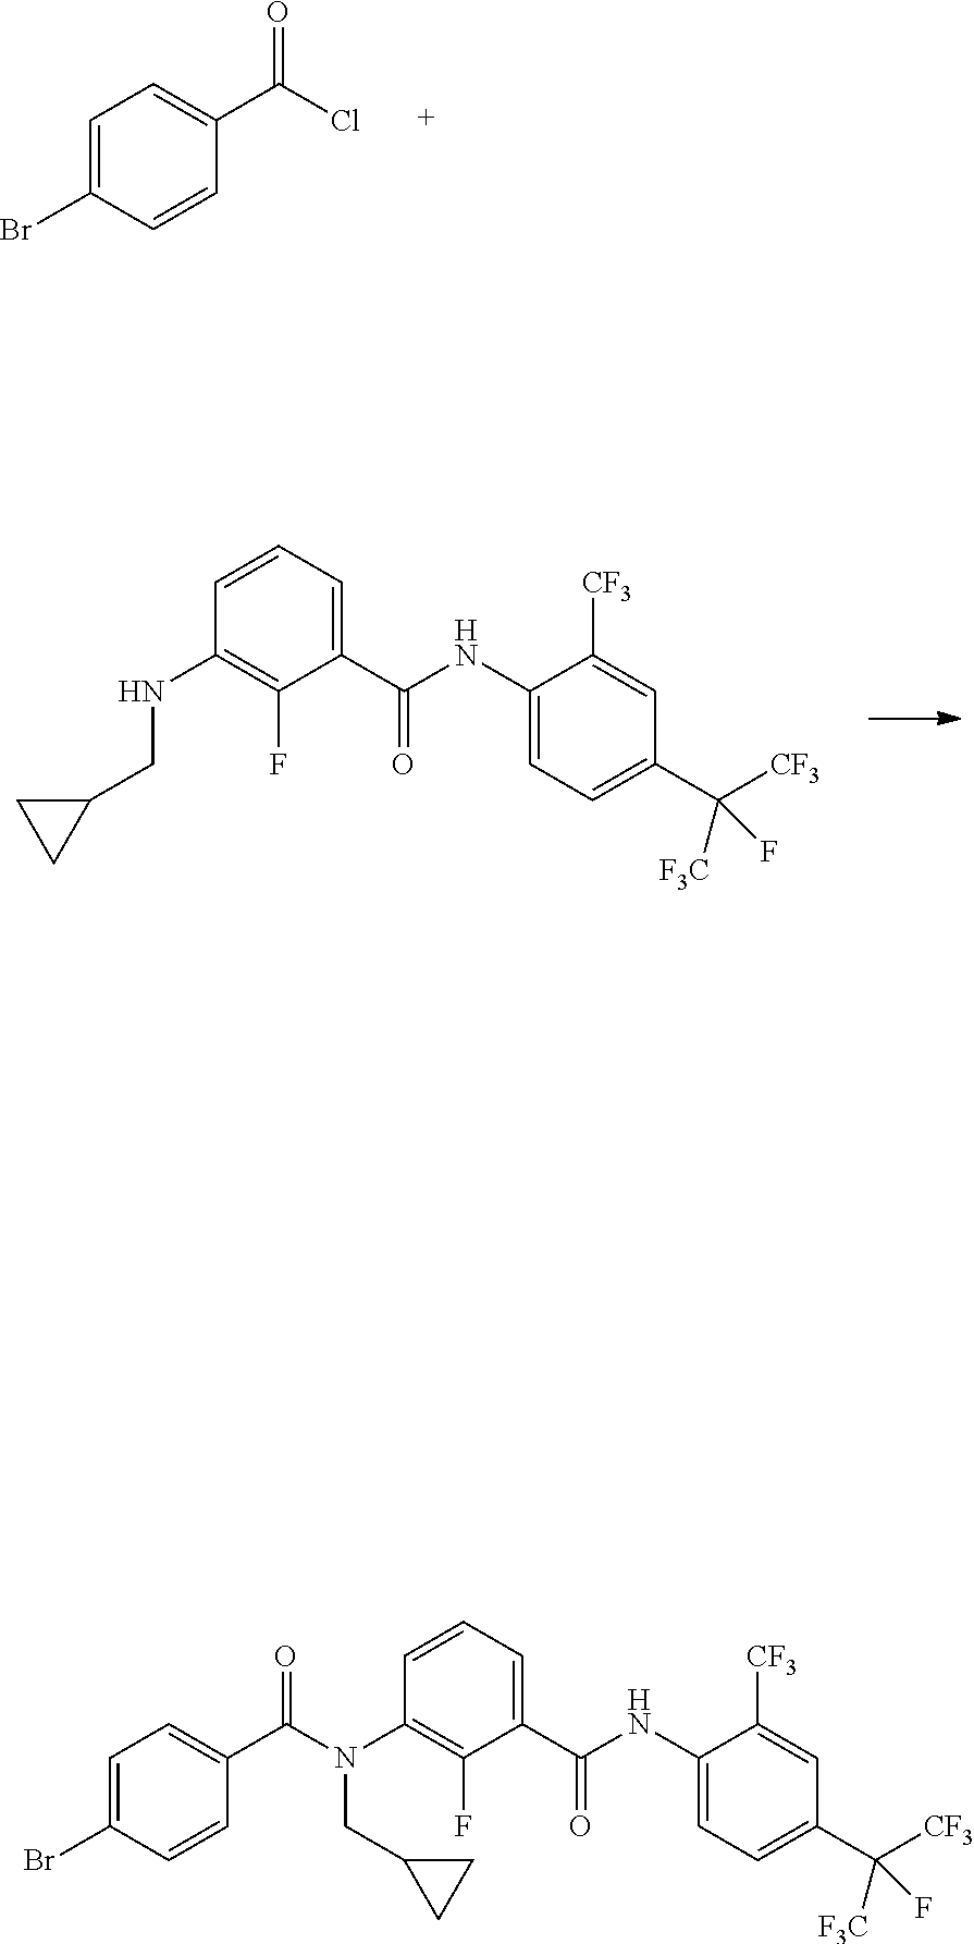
C1=C(C(=O)Cl)C=CC(Br)=C1.C(C1CC1)NC1=C(F)C(C(=O)NC2=CC=C(C(F)([CF3])[F3C])C=C2[CF3])=CC=C1.N(CC1CC1)(C1=C(F)C(C(=O)NC2=CC=C(C(F)([CF3])[F3C])C=C2[CF3])=CC=C1)C(C1=CC=C(Br)C=C1)=O
